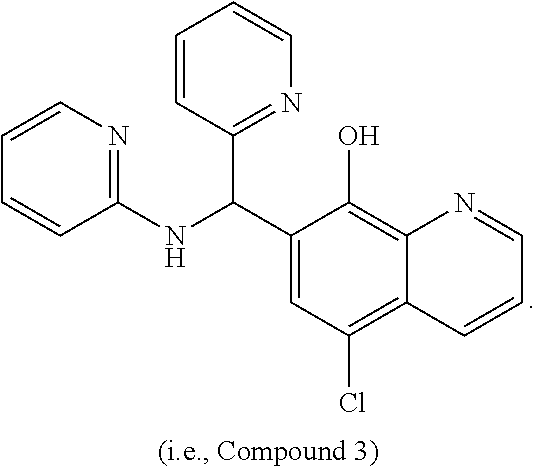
C1=CC(C(C2=CC(Cl)=C3C(=C2O)N=CC=C3)NC2=NC=CC=C2)=NC=C1
